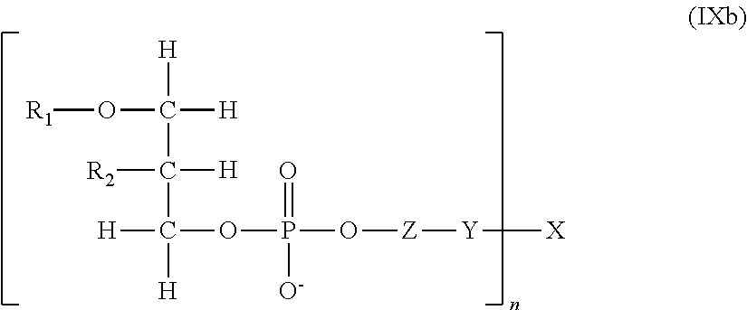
O(C([H])([H])C(C([H])(OP(O[Z][Y][X])(=O)[O-])[H])([H])[R2])[R1]
